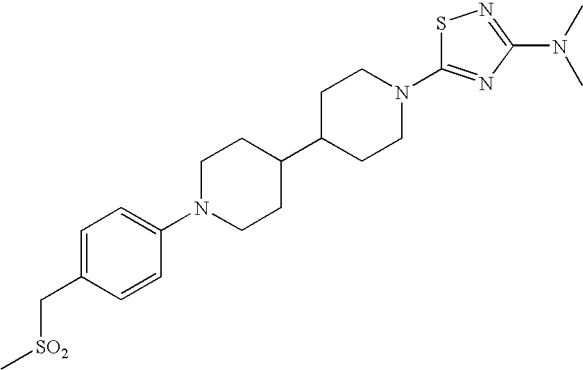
C1N(C2=CC=C(C[SO2]C)C=C2)CCC(C2CCN(C3=NC(N(C)C)=NS3)CC2)C1
